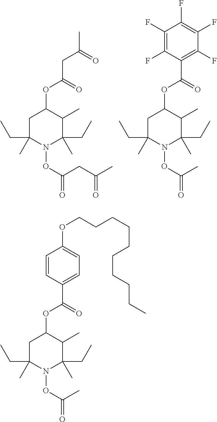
C1C(CC)(C)N(OC(CC(=O)C)=O)C(C)(CC)C(C)C1OC(=O)CC(=O)C.C1C(CC)(C)N(OC(C)=O)C(C)(CC)C(C)C1OC(=O)C1=C(F)C(F)=C(F)C(F)=C1F.C1C(CC)(C)N(OC(C)=O)C(C)(CC)C(C)C1OC(=O)C1=CC=C(OCCCCCCCCCC)C=C1
